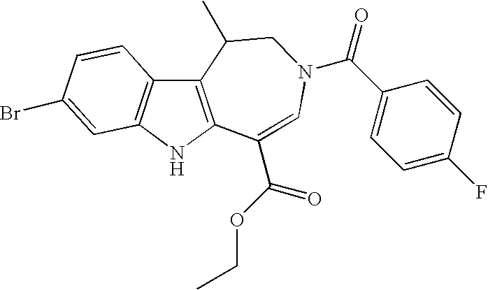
C12=C(NC3=C1C=CC(Br)=C3)C(C(OCC)=O)=CN(C(C1=CC=C(F)C=C1)=O)CC2C
